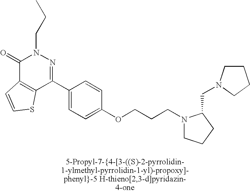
C1(=O)C2=C(C(C3=CC=C(OCCCN4CCCC4CN4CCCC4)C=C3)=NN1CCC)SC=C2
